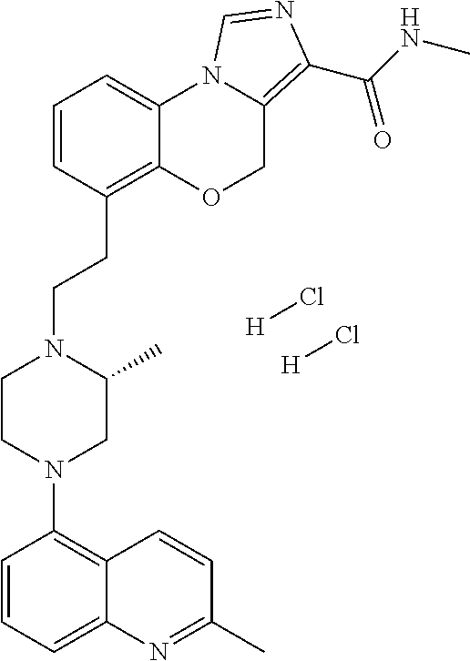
[H]Cl.[H]Cl.C1=CC=C2C(=C1N1CC(C)N(CCC3=C4C(=CC=C3)N3C(=C(C(NC)=O)N=C3)CO4)CC1)C=CC(C)=N2
